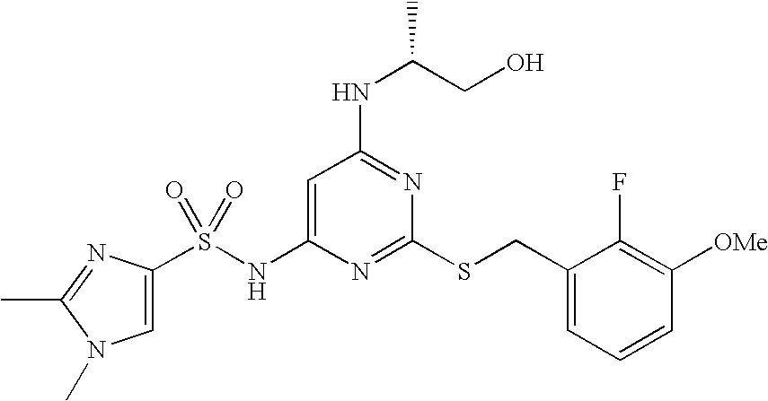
C1=C(NS(=O)(=O)C2=CN(C)C(C)=N2)N=C(SCC2=CC=CC([OMe])=C2F)N=C1NC(CO)C
